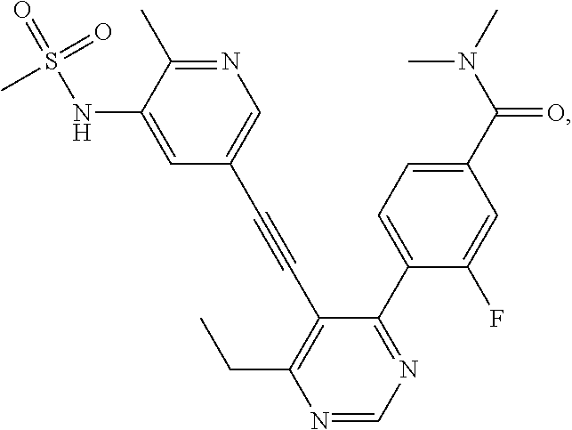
N1=CN=C(C2=CC=C(C(N(C)C)=O)C=C2F)C(C#CC2=CN=C(C)C(NS(=O)(=O)C)=C2)=C1CC
